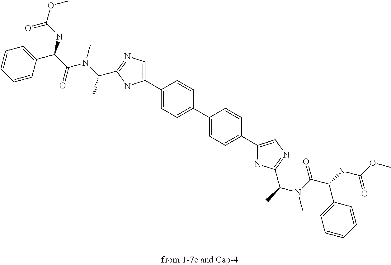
C1=CC(C(NC(OC)=O)C(N(C)C(C)C2=NC=C(C3=CC=C(C4=CC=C(C5=CN=C(C(N(C)C(C(C6=CC=CC=C6)NC(=O)OC)=O)C)N5)C=C4)C=C3)N2)=O)=CC=C1
